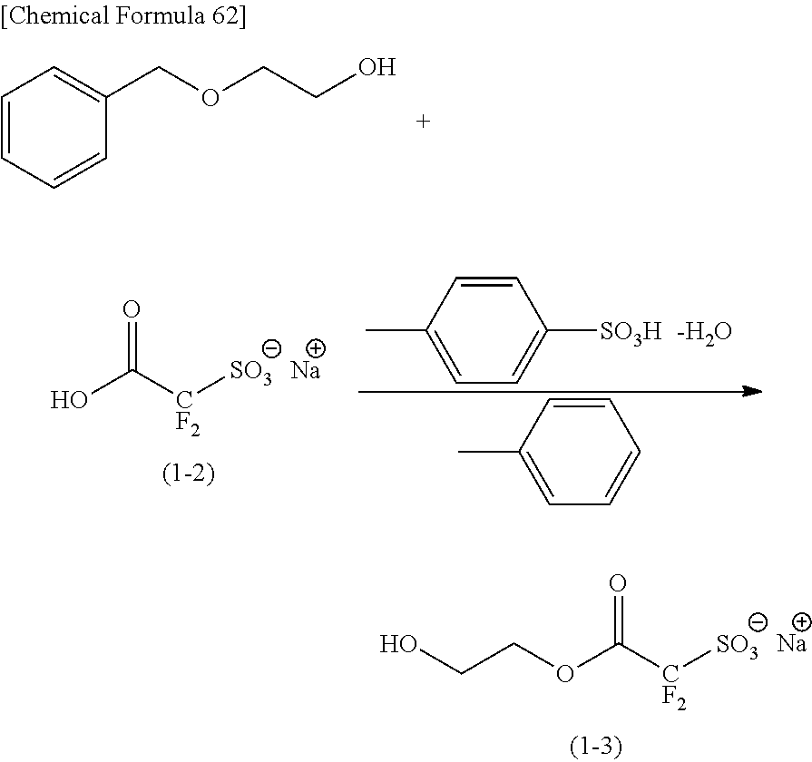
OC([CF2][SO3])=O.[Na].C1=CC(C)=CC=C1[SO3H].[-H2O].C1=CC(C)=CC=C1.O(C([CF2][SO3])=O)CCO.[Na].C1=CC=CC(COCCO)=C1
